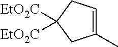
C1(C)=CCC([EtO2C])([EtO2C])C1
